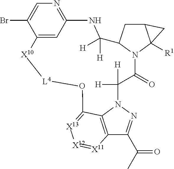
C12=C3N(N=C1C(C)=O)C([H])([H])C(=O)N1C(CC4C1([R1])C4)C([H])([H])NC1=NC=C(Br)C(=C1)[X10][L4]OC3=[X13][X12]=[X11]2
